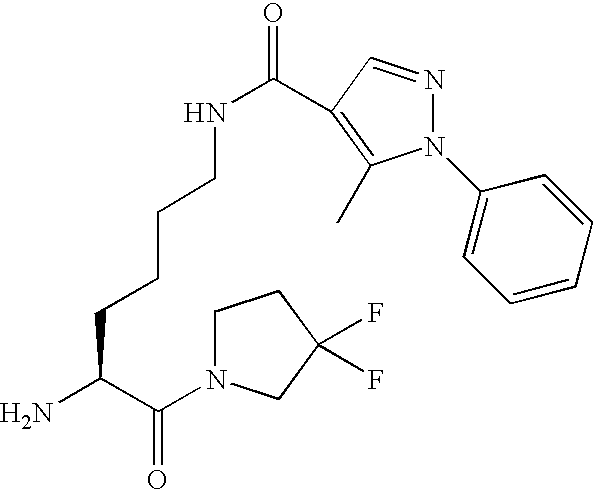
NC(C(=O)N1CCC(F)(F)C1)CCCCNC(=O)C1=C(C)N(C2=CC=CC=C2)N=C1
